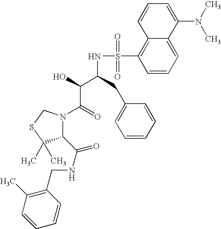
C(C(NS(=O)(=O)C1=C2C(=CC=C1)C(N(C)C)=CC=C2)C(C(=O)N1C(C(NCC2=C(C)C=CC=C2)=O)C(C)(C)SC1)O)C1=CC=CC=C1
